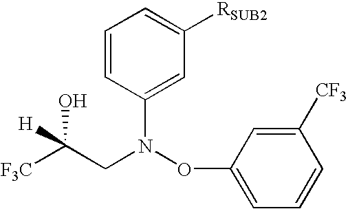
[F3C]C(CN(C1=CC([RSUB2])=CC=C1)OC1=CC=CC([CF3])=C1)(O)[H]
